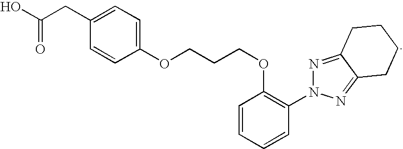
C1=CC(OCCCOC2=CC=C(CC(O)=O)C=C2)=C(N2N=C3C(=N2)CCCC3)C=C1
